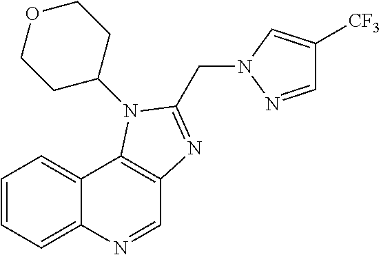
C1=NC2=CC=CC=C2C2=C1N=C(CN1N=CC([CF3])=C1)N2C1CCOCC1
